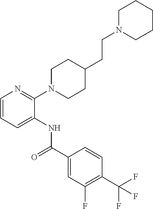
C1(N2CCC(CCN3CCCCC3)CC2)=NC=CC=C1NC(=O)C1=CC(F)=C(C(F)(F)F)C=C1
